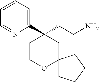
C1COC2(CC1(C1=CC=CC=N1)CCN)CCCC2
